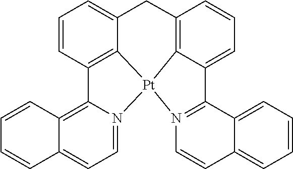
C12=N([Pt]34C5=C(C=CC=C15)CC1=CC=CC(=C31)C1=C3C(=CC=N14)C=CC=C3)C=CC1=CC=CC=C21
